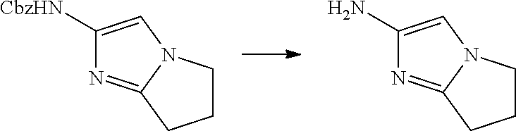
C1([CbzHN])=CN2C(=N1)CCC2.C1(N)=CN2C(=N1)CCC2
